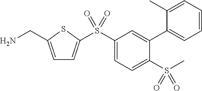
C1=C(CN)SC(S(C2=CC=C(S(C)(=O)=O)C(C3=CC=CC=C3C)=C2)(=O)=O)=C1
